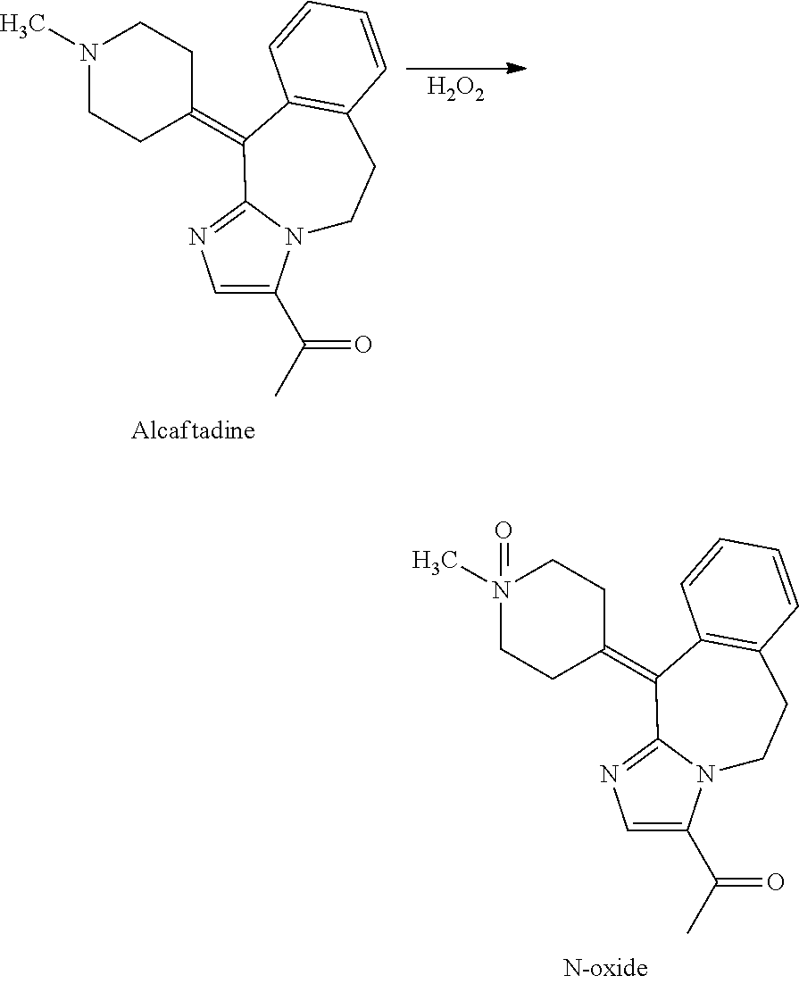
C1=C(C(C)=O)N2CCC3=C(C(=C4CCN(C)CC4)C2=N1)C=CC=C3.[H2O2].C1=C(C(C)=O)N2CCC3=C(C(=C4CCN(C)(=O)CC4)C2=N1)C=CC=C3
